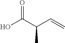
O=C(C(C=C)C)O
